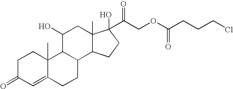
C1C(=O)C=C2C(C)(C1)C1C(CC2)C2C(C)(CC1O)C(O)(C(COC(CCCCl)=O)=O)CC2
